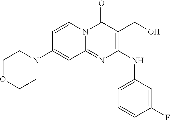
C1=CC(N2CCOCC2)=CC2=NC(NC3=CC=CC(F)=C3)=C(CO)C(=O)N12
